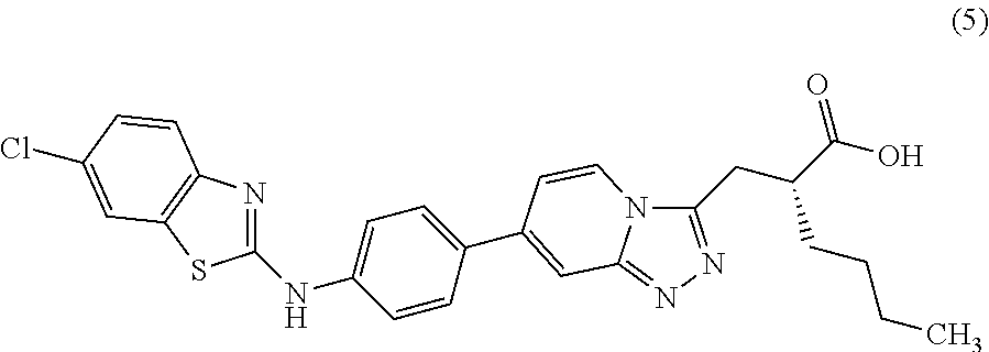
N12C(=NN=C1CC(C(O)=O)CCCC)C=C(C1=CC=C(NC3=NC4=C(S3)C=C(Cl)C=C4)C=C1)C=C2
